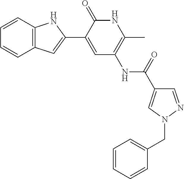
C1=CC2=C(C=C1)C=C(C1=CC(NC(=O)C3=CN(CC4=CC=CC=C4)N=C3)=C(C)NC1=O)N2
